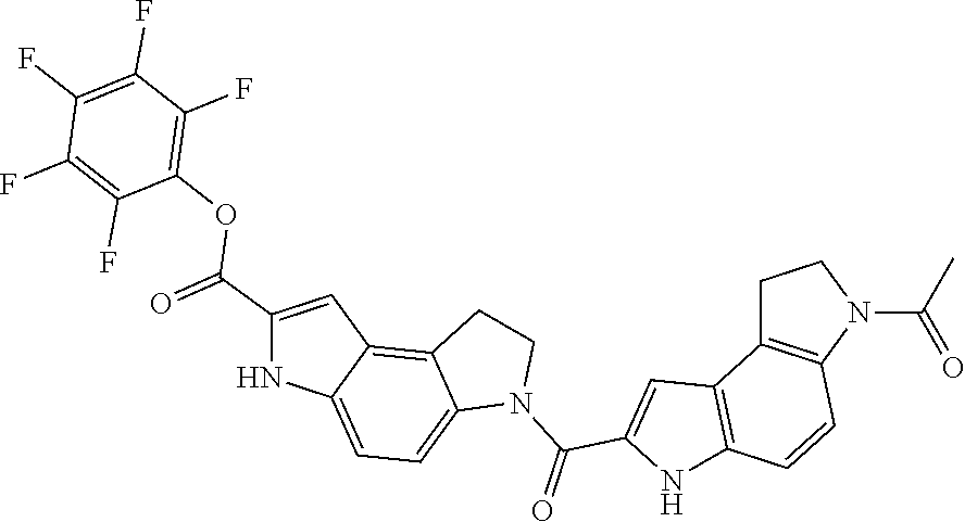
C1C2=C(N(C(C)=O)C1)C=CC1=C2C=C(C(N2CCC3=C4C(=CC=C23)NC(C(=O)OC2=C(F)C(F)=C(F)C(F)=C2F)=C4)=O)N1
